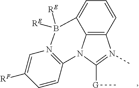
C12=C3C=CC=C1B([RE])([RE])N1=C(N2C([G]C)=N3C)C=CC([RF])=C1
